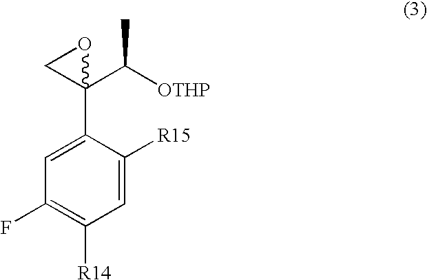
C1=C(C2(C([OTHP])C)OC2)C([R15])=CC([R14])=C1F
